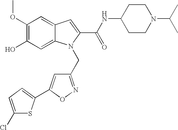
C1=C2C(=CC(O)=C1OC)N(CC1=NOC(C3=CC=C(Cl)S3)=C1)C(C(NC1CCN(C(C)C)CC1)=O)=C2
